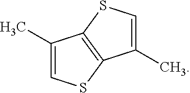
C12=C(C(C)=CS1)SC=C2C
